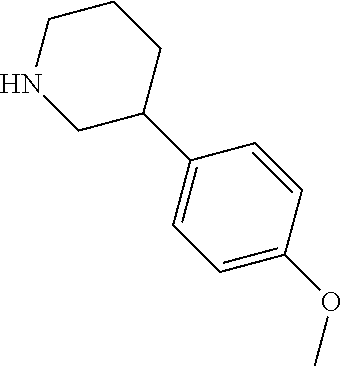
C1=C(OC)C=CC(C2CCCNC2)=C1
